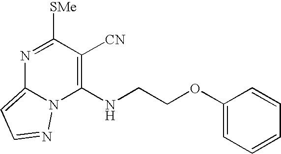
C1(OCCNC2=C([CN])C([SMe])=NC3=CC=NN23)=CC=CC=C1
